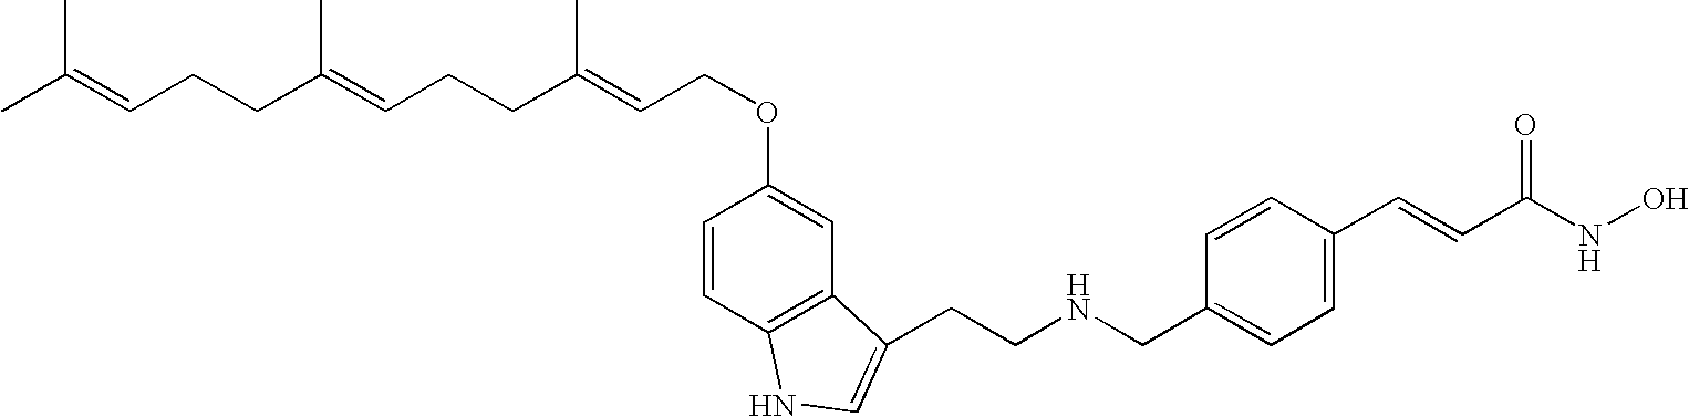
C1(CNCCC2=CNC3=C2C=C(OCC=C(CCC=C(CCC=C(C)C)C)C)C=C3)=CC=C(C=CC(NO)=O)C=C1
